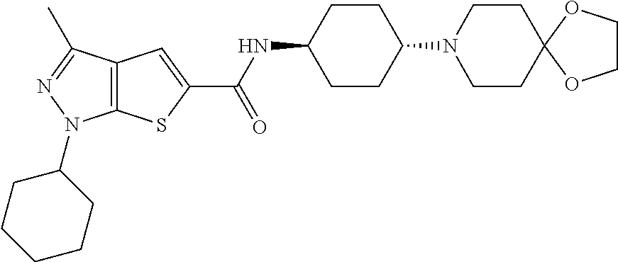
C1CC(N2CCC3(CC2)OCCO3)CCC1NC(C1=CC2=C(S1)N(C1CCCCC1)N=C2C)=O
